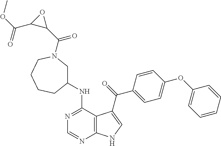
N1=C(NC2CN(C(C3C(C(OC)=O)O3)=O)CCCC2)C2=C(N=C1)NC=C2C(=O)C1=CC=C(OC2=CC=CC=C2)C=C1
